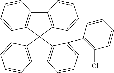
C12=C(C3(C4=C1C=CC=C4C1=C(Cl)C=CC=C1)C1=C(C4=C3C=CC=C4)C=CC=C1)C=CC=C2
